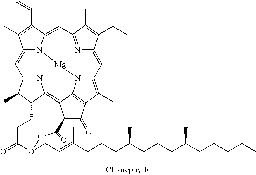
C12=CC3=NC4=C5C6=C(C(C)=C7C=C8N=C(C=C(N1[Mg]N76)C(C=C)=C2C)C(C)=C8CC)C(=O)C5C(=O)OO(CC=C(CCCC(CCCC(CCCCC)C)C)C)C(=O)CCC4C3C
